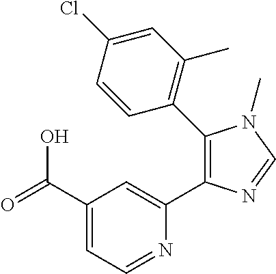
C1(C(=O)O)=CC=NC(C2=C(C3=C(C)C=C(Cl)C=C3)N(C)C=N2)=C1
